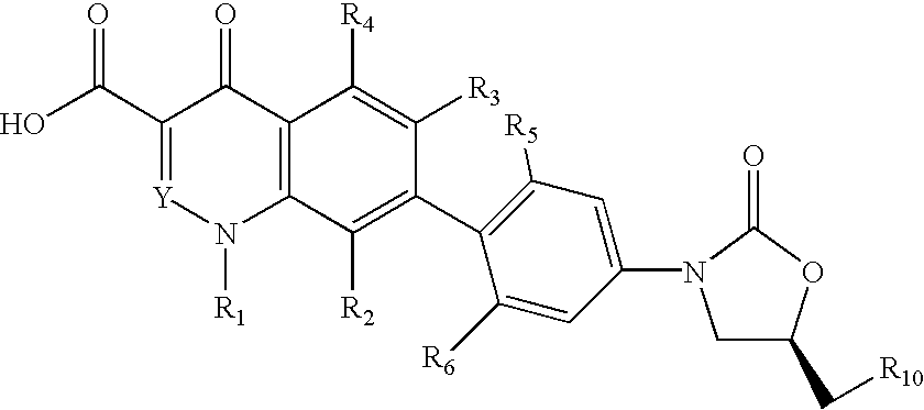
C1(C(O)=O)=[Y]N([R1])C2=C(C1=O)C([R4])=C([R3])C(C1=C([R5])C=C(N3CC(C[R10])OC3=O)C=C1[R6])=C2[R2]
